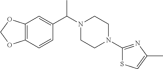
C12=C(C=CC(C(N3CCN(C4=NC(C)=CS4)CC3)C)=C1)OCO2
